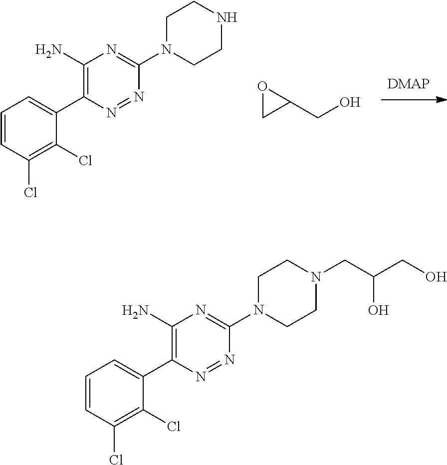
C1(N)=C(C2=CC=CC(Cl)=C2Cl)N=NC(N2CCNCC2)=N1.O1CC1CO.C1(N)=C(C2=CC=CC(Cl)=C2Cl)N=NC(N2CCN(CC(O)CO)CC2)=N1
